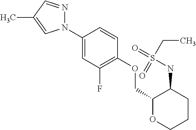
C1(N2N=CC(C)=C2)=CC(F)=C(OCC2OCCCC2NS(CC)(=O)=O)C=C1
